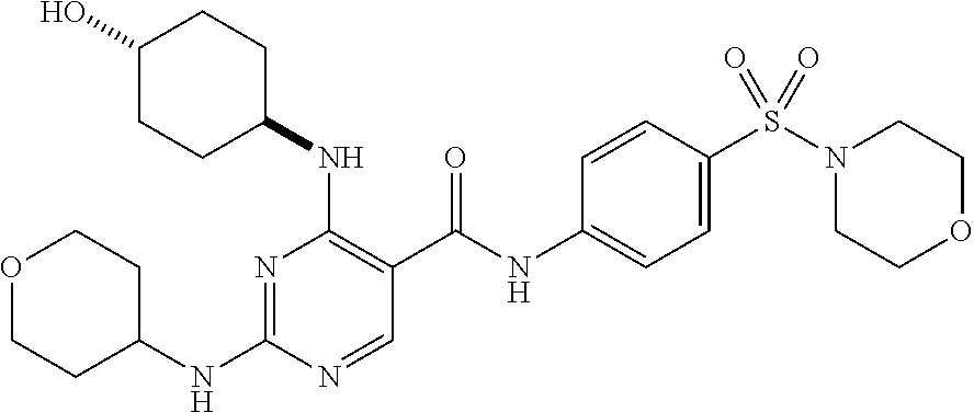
C1(NC2=NC(NC3CCC(O)CC3)=C(C(NC3=CC=C(S(N4CCOCC4)(=O)=O)C=C3)=O)C=N2)CCOCC1
